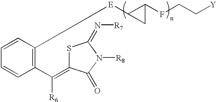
C1=CC([E]C2C(FCC[Y])C2)=C(C([R6])=C2SC(=N[R7])N([R8])C2=O)C=C1
